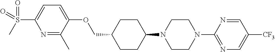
C1CC(N2CCN(C3=NC=C([CF3])C=N3)CC2)CCC1COC1=CC=C(S(=O)(C)=O)N=C1C
